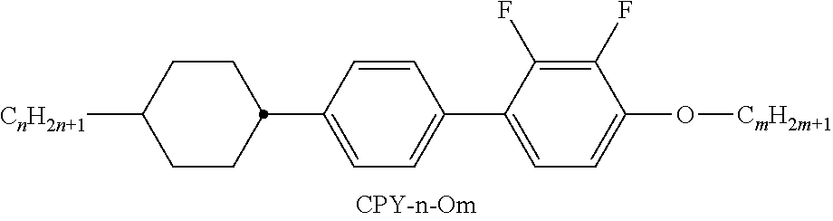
[CnH2n+1]C1CCC(C2=CC=C(C3=CC=C(O[CmH2m+1])C(F)=C3F)C=C2)CC1
